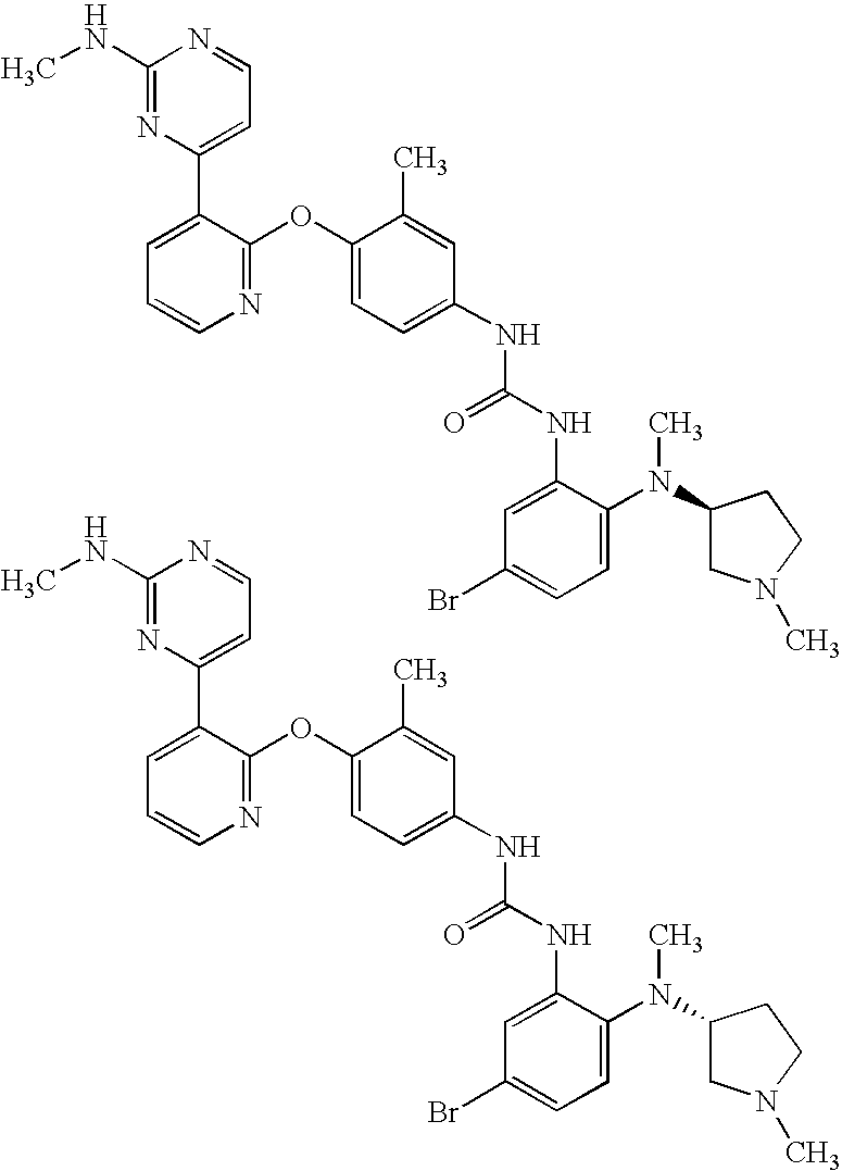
C1(NC)=NC(C2=CC=CN=C2OC2=CC=C(NC(NC3=CC(Br)=CC=C3N(C3CN(C)CC3)C)=O)C=C2C)=CC=N1.C1(NC)=NC(C2=CC=CN=C2OC2=CC=C(NC(NC3=CC(Br)=CC=C3N(C3CN(C)CC3)C)=O)C=C2C)=CC=N1
